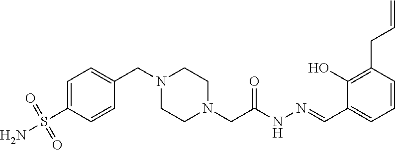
C1=C(S(N)(=O)=O)C=CC(CN2CCN(CC(NN=CC3=CC=CC(CC=C)=C3O)=O)CC2)=C1
